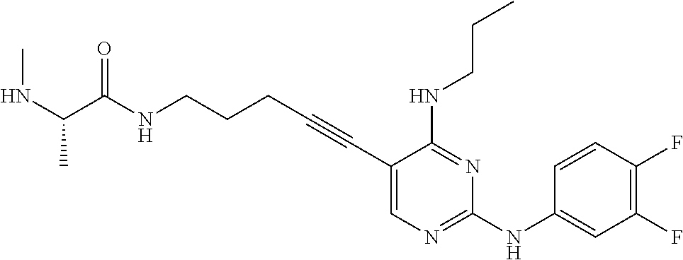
C1(C#CCCCNC(=O)C(NC)C)=CN=C(NC2=CC(F)=C(F)C=C2)N=C1NCCC
